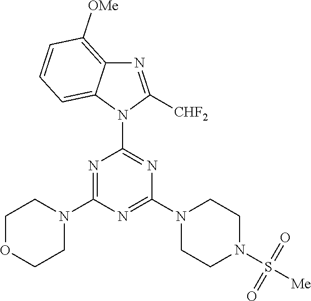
N1=C(N2CCOCC2)N=C(N2CCN(S([Me])(=O)=O)CC2)N=C1N1C([CHF2])=NC2=C([OMe])C=CC=C12
